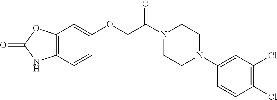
C12=C(C=CC(OCC(N3CCN(C4=CC(Cl)=C(Cl)C=C4)CC3)=O)=C1)NC(=O)O2
